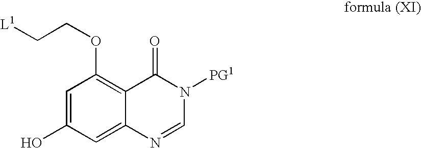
C1=C(O)C=C2C(=C1OCC[L1])C(=O)N([PG1])C=N2
